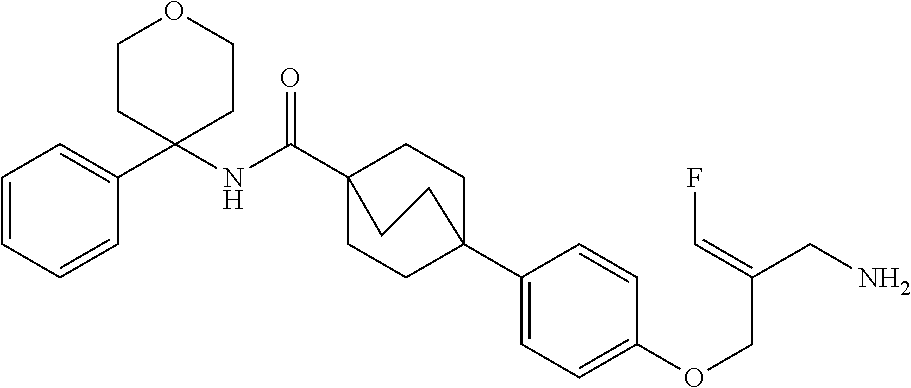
N(C(C12CCC(C3=CC=C(OCC(CN)=CF)C=C3)(CC1)CC2)=O)C1(C2=CC=CC=C2)CCOCC1
